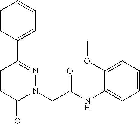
C1=CC(C2=NN(CC(NC3=CC=CC=C3OC)=O)C(=O)C=C2)=CC=C1
